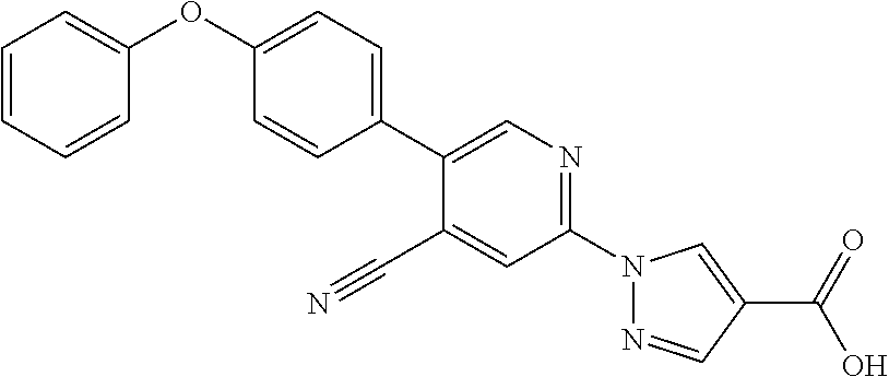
C1=CC(OC2=CC=CC=C2)=CC=C1C1=CN=C(N2N=CC(C(O)=O)=C2)C=C1C#N
